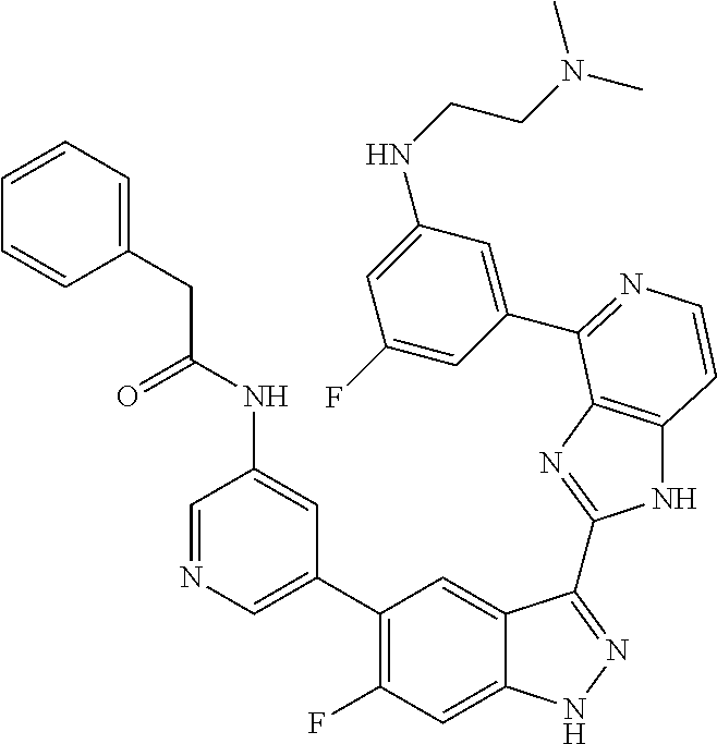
C1=C(C2=C(F)C=C3C(=C2)C(C2=NC4=C(N2)C=CN=C4C2=CC(NCCN(C)C)=CC(F)=C2)=NN3)C=C(NC(=O)CC2=CC=CC=C2)C=N1
